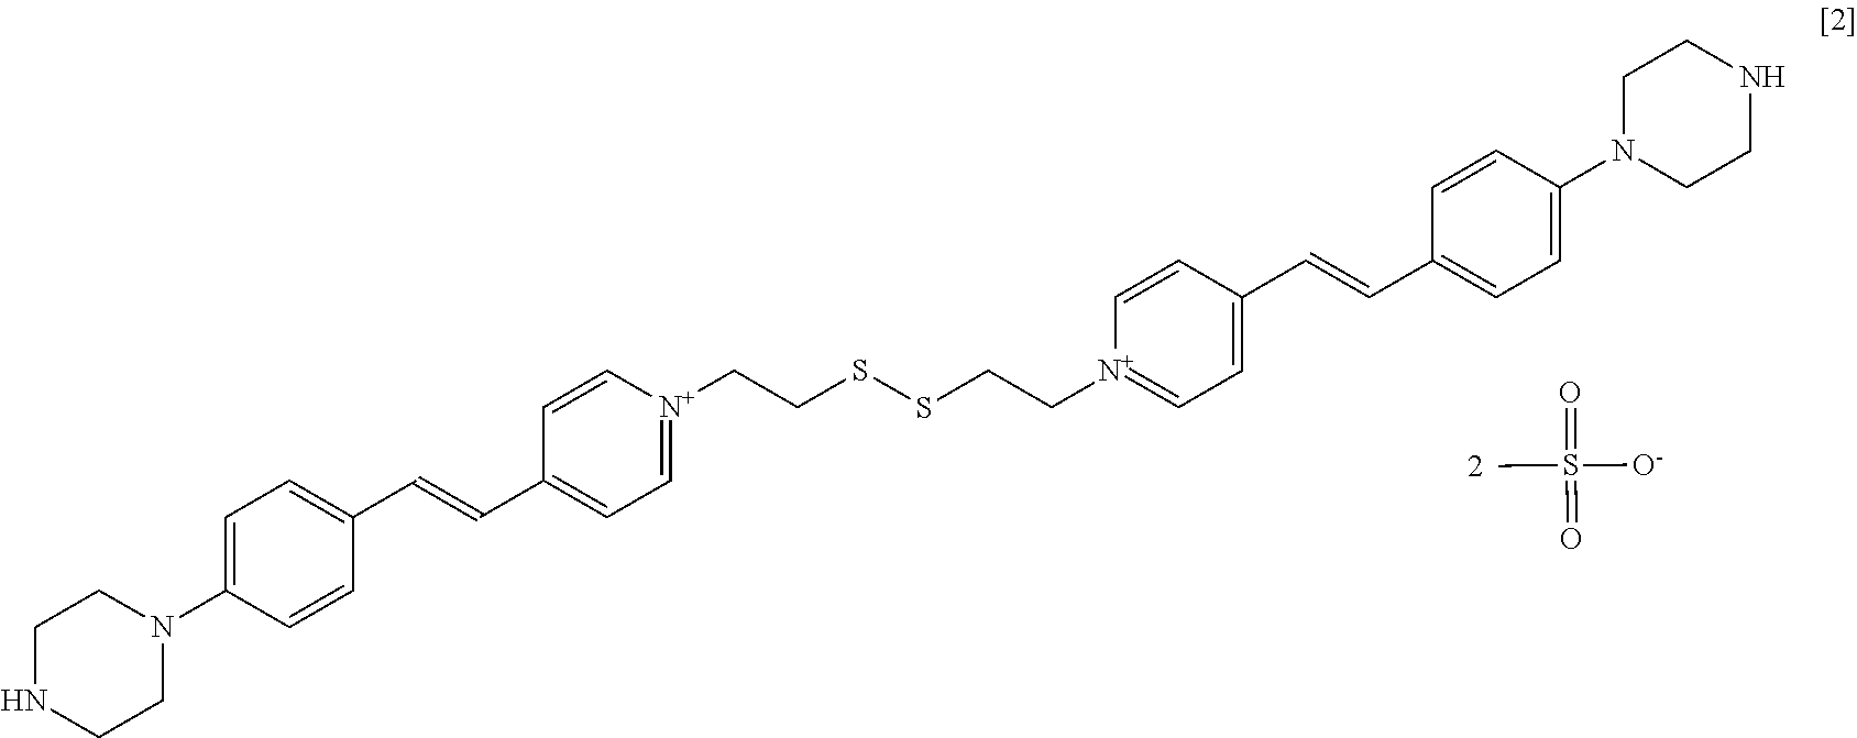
O=S(=O)([O-])C.C1(C=CC2=CC=C(N3CCNCC3)C=C2)=CC=[N+](CCSSCC[N+]2=CC=C(C=CC3=CC=C(N4CCNCC4)C=C3)C=C2)C=C1
